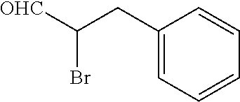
C1(CC([OHC])Br)=CC=CC=C1
